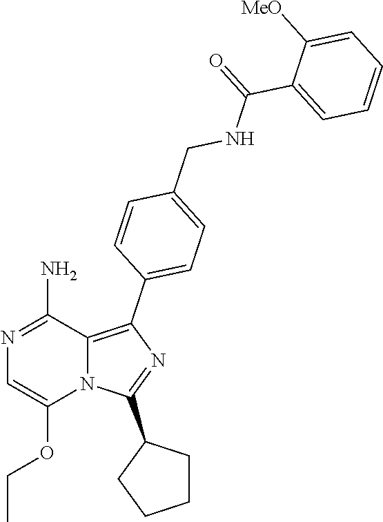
N12C(=C(C3=CC=C(CNC(C4=CC=CC=C4[MeO])=O)C=C3)N=C1C1CCCC1)C(N)=NC=C2OCC
